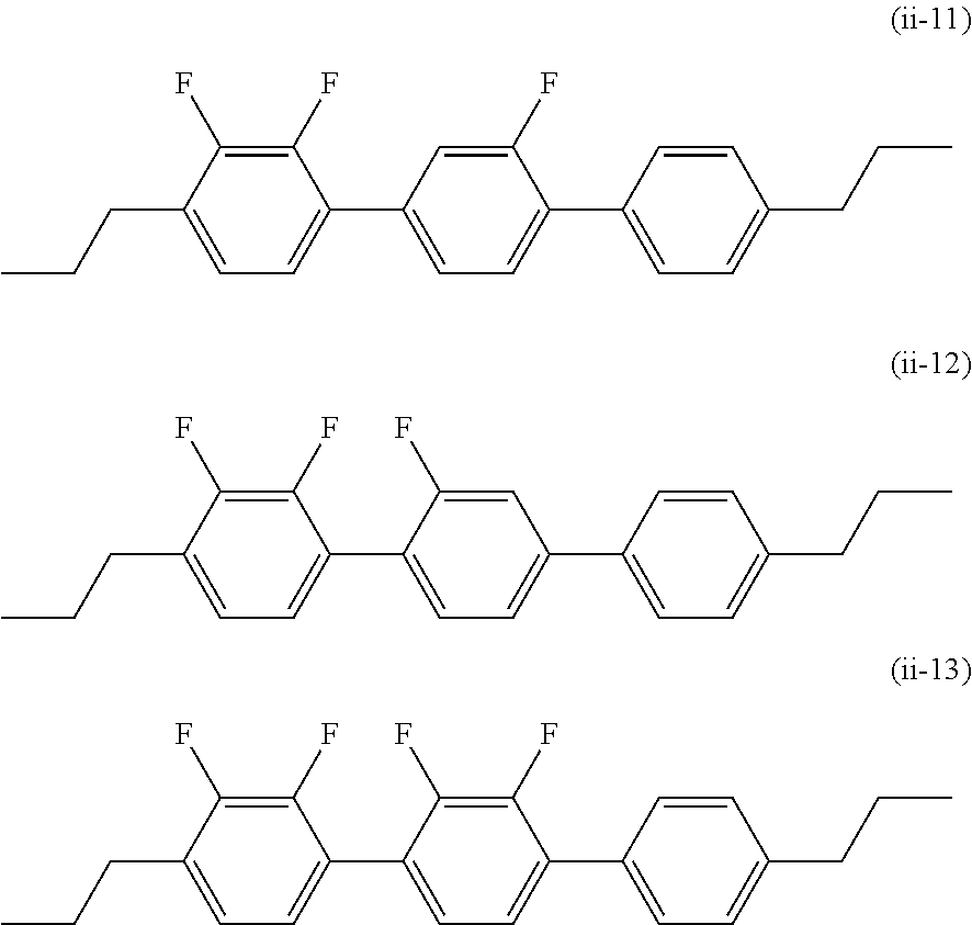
C1(F)=C(F)C(CCC)=CC=C1C1=CC=C(C2=CC=C(CCC)C=C2)C(F)=C1.C1(F)=C(F)C(CCC)=CC=C1C1=CC=C(C2=CC=C(CCC)C=C2)C=C1F.C1(F)=C(F)C(CCC)=CC=C1C1=CC=C(C2=CC=C(CCC)C=C2)C(F)=C1F
